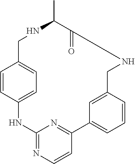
C1=CC2=CC=C1CNC(C)C(=O)NCC1=CC(=CC=C1)C1=NC(=NC=C1)N2
